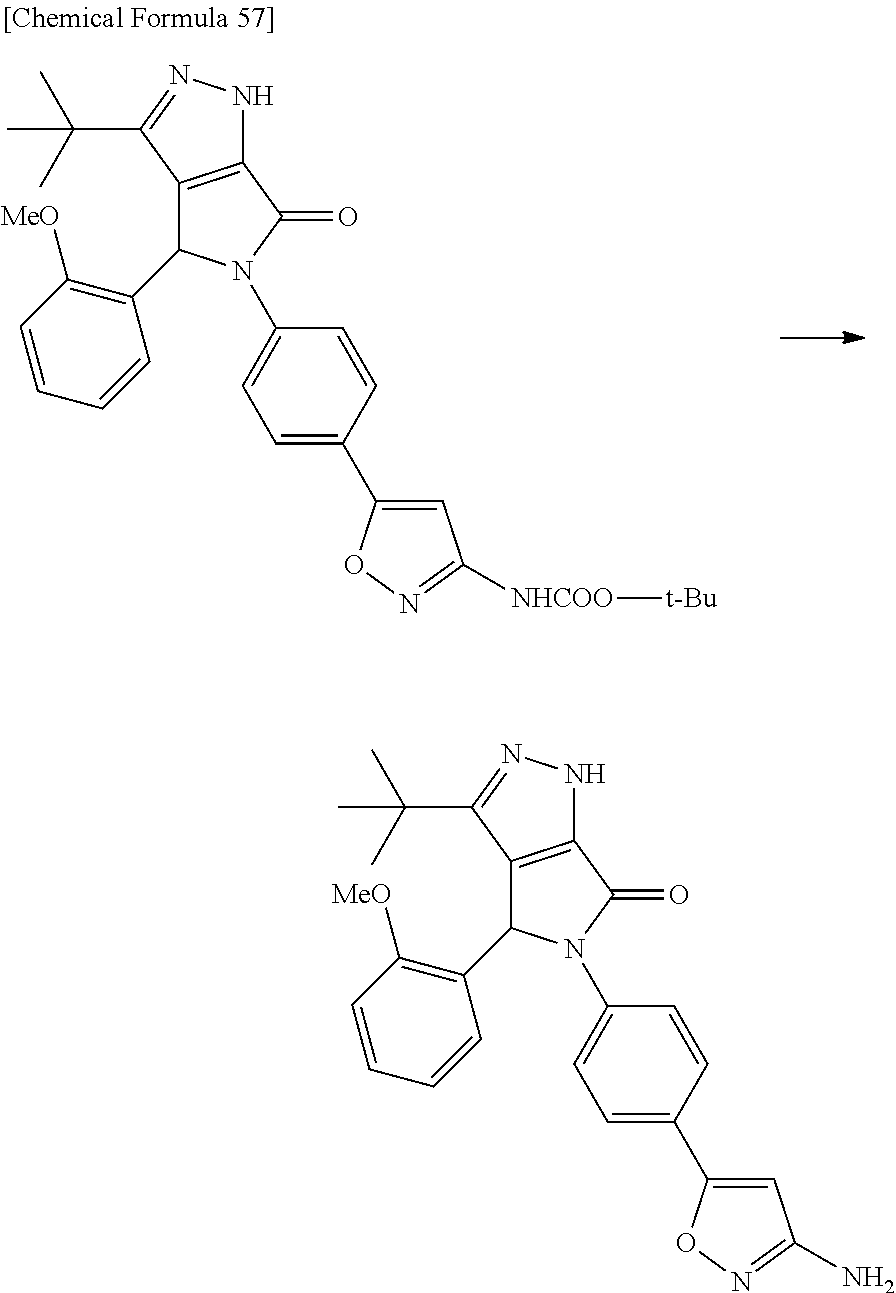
C12=C(C(C(C)(C)C)=NN1)C(C1=C([MeO])C=CC=C1)N(C1=CC=C(C3=CC([NHCOO][t-Bu])=NO3)C=C1)C2=O.C12=C(C(C(C)(C)C)=NN1)C(C1=C([MeO])C=CC=C1)N(C1=CC=C(C3=CC(N)=NO3)C=C1)C2=O
